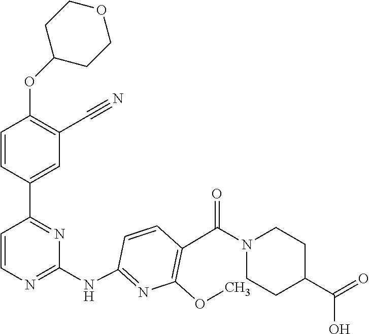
O(C1=C(C#N)C=C(C2=NC(NC3=NC(OC)=C(C(N4CCC(C(O)=O)CC4)=O)C=C3)=NC=C2)C=C1)C1CCOCC1
